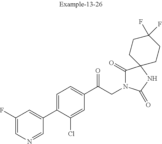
C1(F)=CN=CC(C2=CC=C(C(CN3C(=O)C4(NC3=O)CCC(F)(F)CC4)=O)C=C2Cl)=C1
